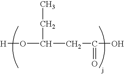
O(C(CC(=O)O)CC)[H]
